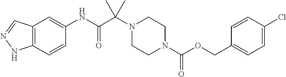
C12=C(C=CC(NC(C(N3CCN(C(OCC4=CC=C(Cl)C=C4)=O)CC3)(C)C)=O)=C1)NN=C2
